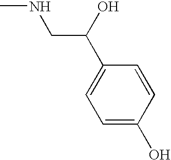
C1=C(O)C=CC(C(CNC)O)=C1
